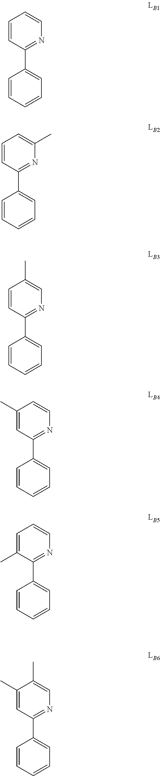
C1=CC(C2=CC=CC=C2)=NC=C1.C1=CC(C2=CC=CC=C2)=NC(C)=C1.C1=CC(C2=CC=CC=C2)=NC=C1C.C1(C)=CC(C2=CC=CC=C2)=NC=C1.C1=C(C)C(C2=CC=CC=C2)=NC=C1.C1(C)=CC(C2=CC=CC=C2)=NC=C1C
